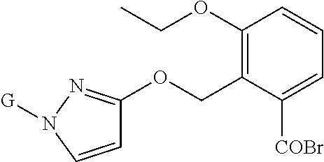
C1=CN([G])N=C1OCC1=C(OCC)C=CC=C1[COBr]
